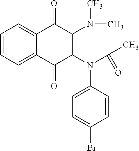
C1=CC=C2C(=C1)C(=O)C(N(C)C)C(N(C(C)=O)C1=CC=C(Br)C=C1)C2=O
